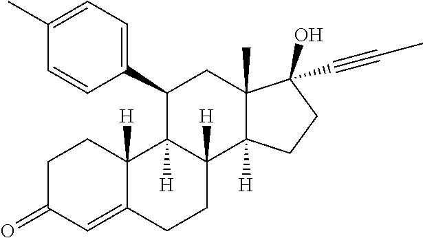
C1C(=O)C=C2C([H])(C1)C1([H])C([H])(CC2)C2([H])C(C)(CC1C1=CC=C(C)C=C1)C(O)(C#CC)CC2
